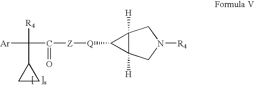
C12([H])C([H])(CN([R4])C1)C2[Q][Z]C(C([Ar])([R4])C1CC1)=O
